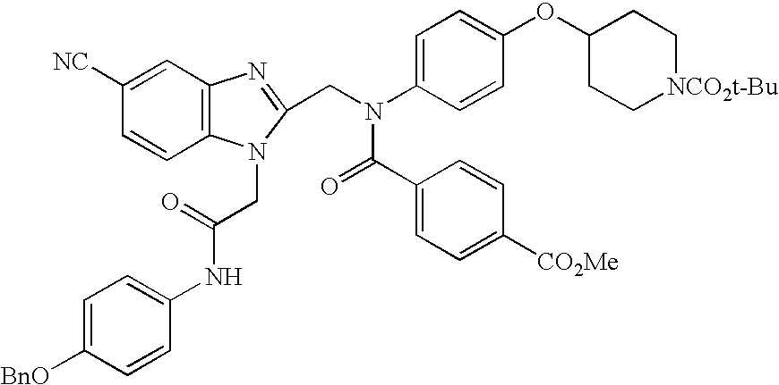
C12=C(C=C([NC])C=C1)N=C(CN(C1=CC=C(OC3CC[NCO2t-Bu]CC3)C=C1)C(C1=CC=C([CO2Me])C=C1)=O)N2CC(NC1=CC=C([BnO])C=C1)=O
